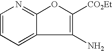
C12=CC=CN=C1OC([CO2Et])=C2N
